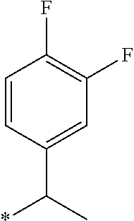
C1=CC(C(*)C)=CC(F)=C1F
